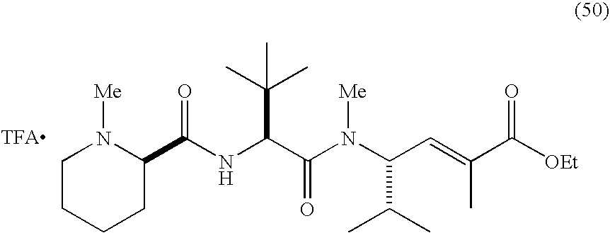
C1CCCC(C(NC(C(N([Me])C(C(C)C)C=C(C)C(=O)[OEt])=O)C(C)(C)C)=O)N1[Me]
